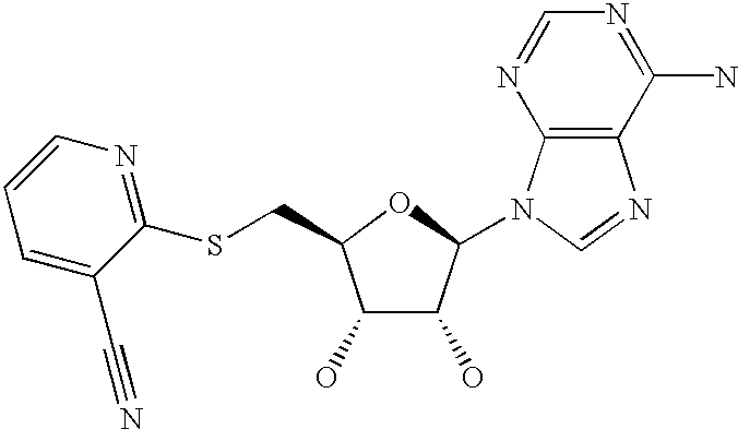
C1(O)C(O)C(N2C3=C(N=C2)C(N)=NC=N3)OC1CSC1=NC=CC=C1C#N
